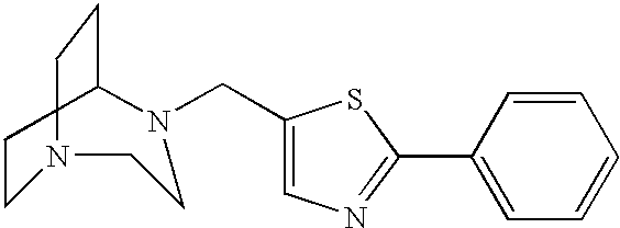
C1CN(CC2=CN=C(C3=CC=CC=C3)S2)CCN(CC)C1
